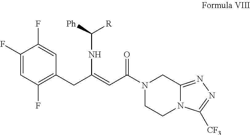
C1(F)=CC(F)=C(CC(=CC(N2CCN3C(=NN=C3[CF3])C2)=O)NC([R])[Ph])C=C1F
